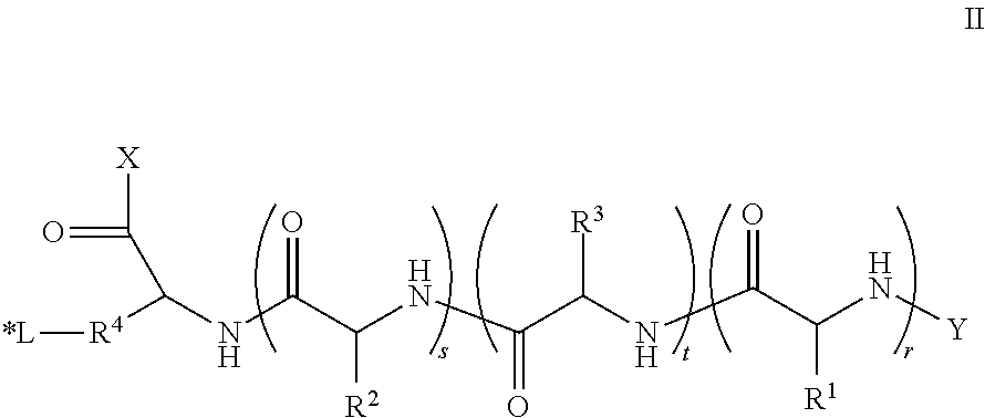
C([R4][*L])(NC(C(NC(C(NC(C(N[Y])[R1])=O)[R3])=O)[R2])=O)C([X])=O
